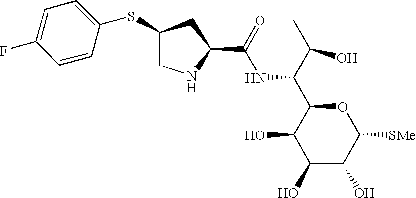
C1(O)C(O)C([SMe])OC(C(C(C)O)NC(C2CC(SC3=CC=C(F)C=C3)CN2)=O)C1O
